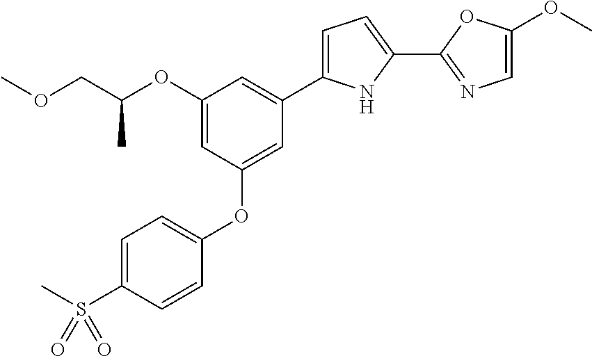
C1(OC(COC)C)=CC(OC2=CC=C(S(C)(=O)=O)C=C2)=CC(C2=CC=C(C3=NC=C(OC)O3)N2)=C1
